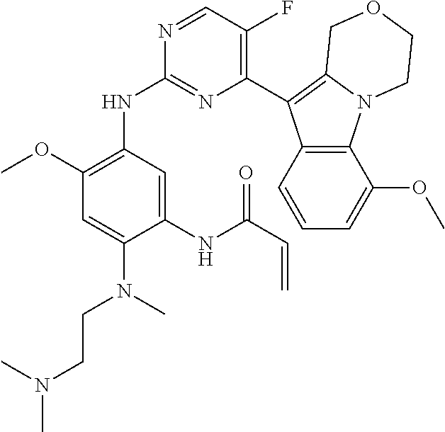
C1(C2=C3N(C4=C2C=CC=C4OC)CCOC3)=C(F)C=NC(NC2=C(OC)C=C(N(C)CCN(C)C)C(NC(C=C)=O)=C2)=N1
